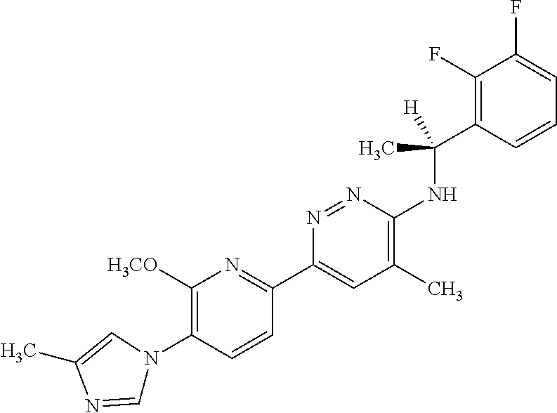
C1([H3CO])=C(N2C=NC(C)=C2)C=CC(C2=CC(C)=C(NC(C3=C(F)C(F)=CC=C3)(C)[H])N=N2)=N1
